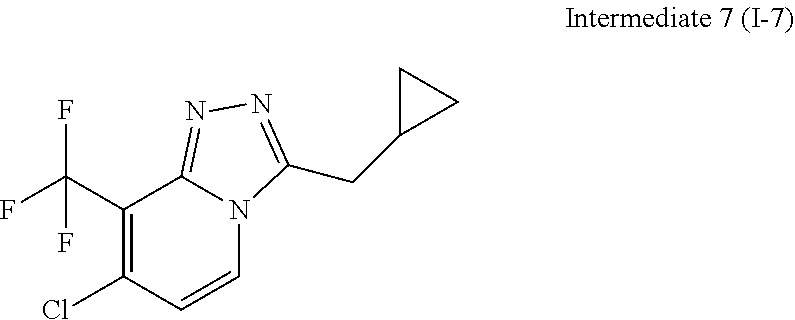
ClC1=C(C(F)(F)F)C2=NN=C(CC3CC3)N2C=C1
